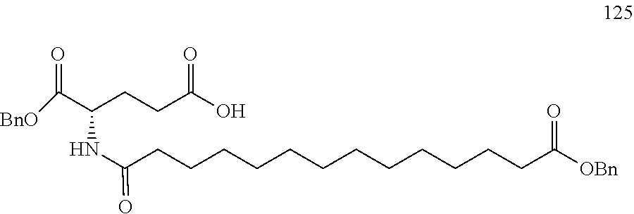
[BnO]C(=O)C(CCC(O)=O)NC(=O)CCCCCCCCCCCCC([OBn])=O
